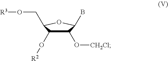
C1(O[CH2Cl])C(O[R2])C(CO[R3])OC1B
